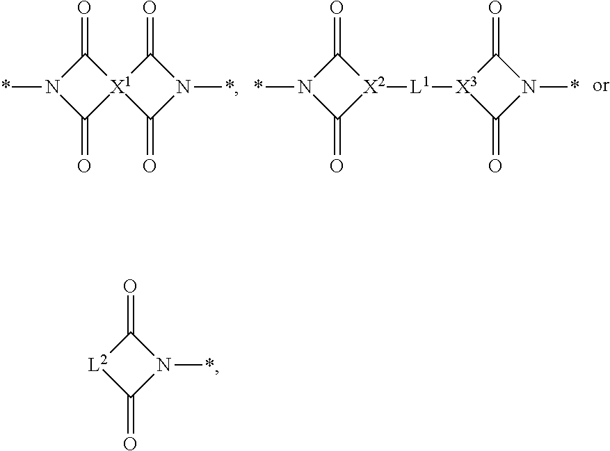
C1(=O)N(*)C(=O)[X1]12C(=O)N(*)C2=O.C1(=O)N(*)C(=O)[X2]1[L1][X3]1C(=O)N(*)C1=O.C1(=O)N(*)C(=O)[L2]1
